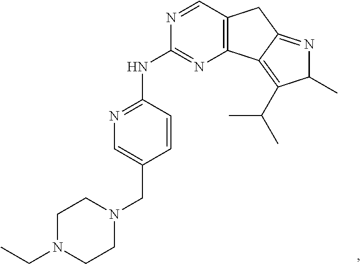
C12=C(C3=C(C(C)C)C(C)N=C3C1)N=C(NC1=NC=C(CN3CCN(CC)CC3)C=C1)N=C2
